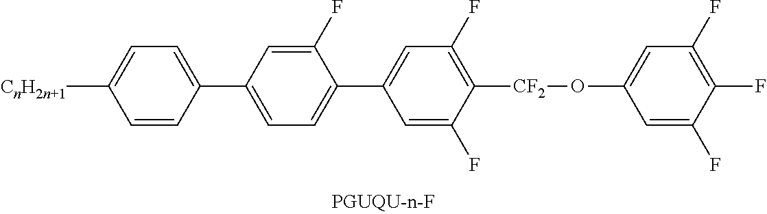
[CnH2n+1]C1=CC=C(C2=CC=C(C3=CC(F)=C([CF2]OC4=CC(F)=C(F)C(F)=C4)C(F)=C3)C(F)=C2)C=C1
